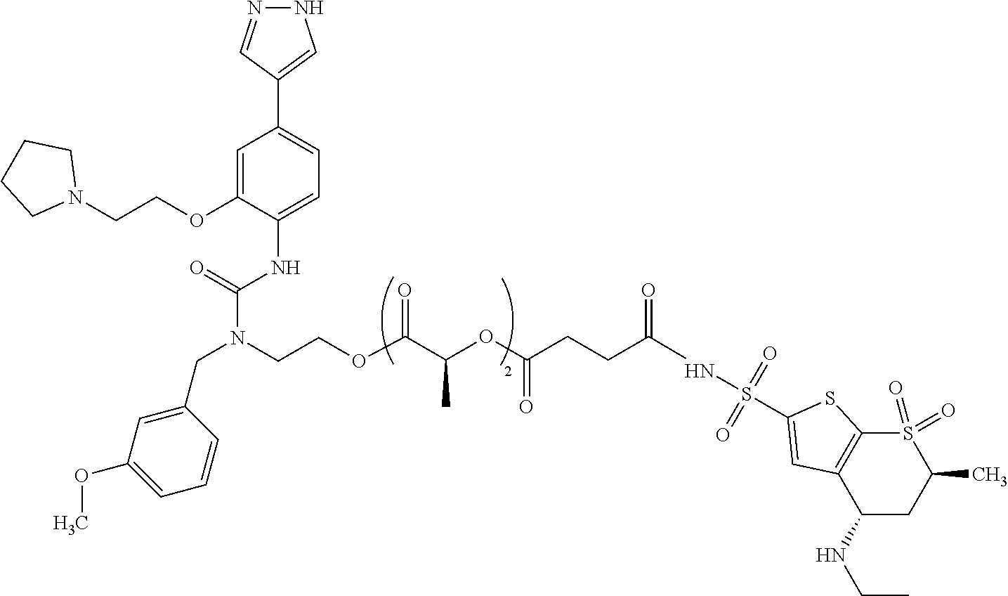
N1N=CC(C2=CC=C(NC(N(CCOC(C(OC(CCC(NS(=O)(=O)C3=CC4=C(S(=O)(=O)C(C)CC4NCC)S3)=O)=O)C)=O)CC3=CC(OC)=CC=C3)=O)C(OCCN3CCCC3)=C2)=C1
